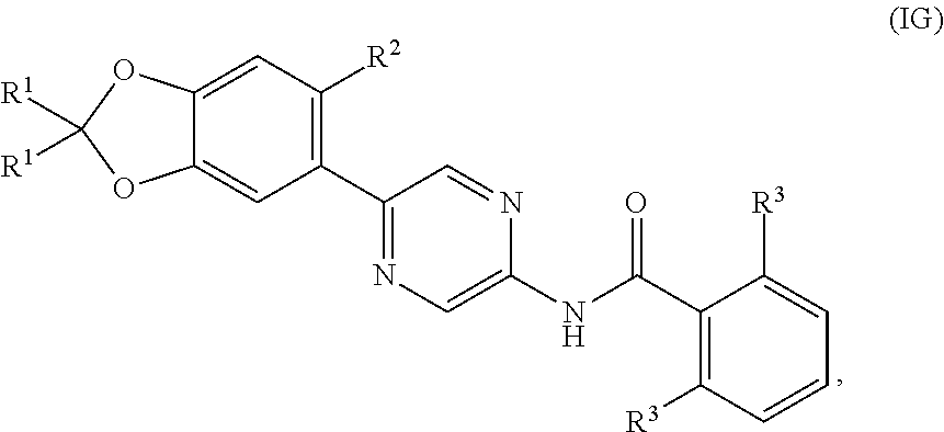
C12=CC(C3=NC=C(NC(C4=C([R3])C=CC=C4[R3])=O)N=C3)=C([R2])C=C1OC([R1])([R1])O2
